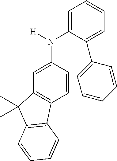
C1=C(N([H])C2=CC3=C(C=C2)C2=C(C3(C)C)C=CC=C2)C(C2=CC=CC=C2)=CC=C1
